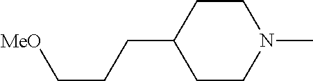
C1CN(C)CCC1CCC[MeO]
